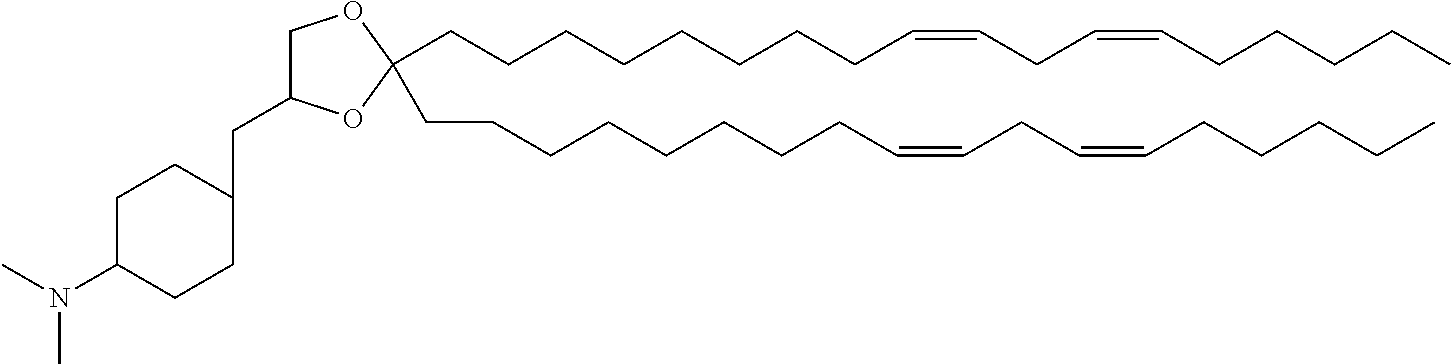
C(CCCCC=CCC=CCCCCC)CCCC1(CCCCCCCCC=CCC=CCCCCC)OC(CC2CCC(N(C)C)CC2)CO1
